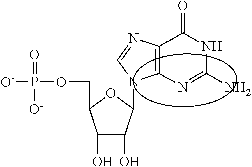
C1(O)C(O)c(n2C3=C(N=C2)C(=O)NC(N)=N3)OC1COP([O-])(=O)[O-]
